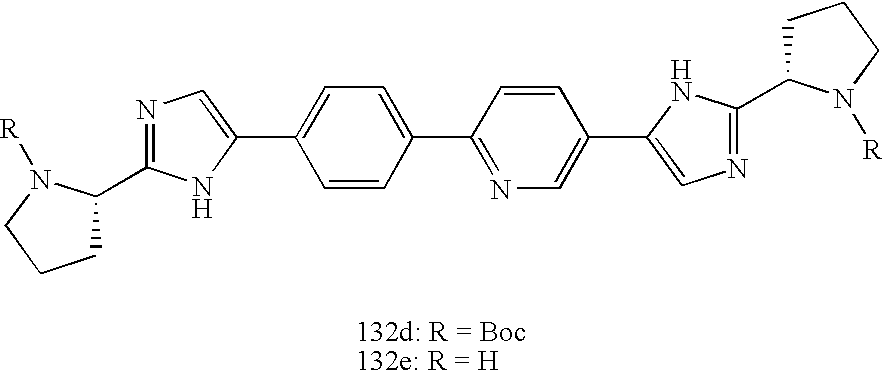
C1C(C2=NC=C(C3=CC=C(C4=NC=C(C5=CN=C(C6CCCN6[R])N5)C=C4)C=C3)N2)N([R])CC1
